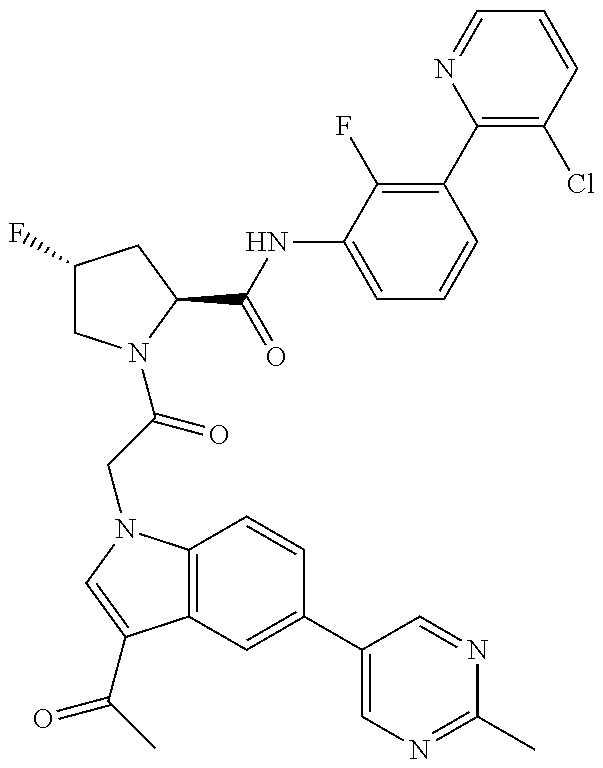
C1(F)CN(C(=O)CN2C3=C(C(C(=O)C)=C2)C=C(C2=CN=C(C)N=C2)C=C3)C(C(NC2=CC=CC(C3=C(Cl)C=CC=N3)=C2F)=O)C1
